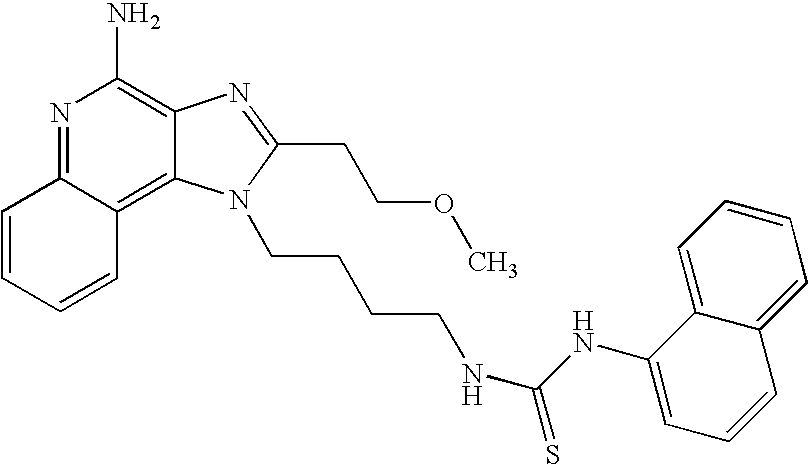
N1=C2C(=C3C(=C1N)N=C(CCOC)N3CCCCNC(=S)NC1=CC=CC3=CC=CC=C13)C=CC=C2
